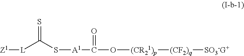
[Z1][L]C(S[A1]C(=O)O[(CR21)p][(CF2)q][SO3-G+])=S
